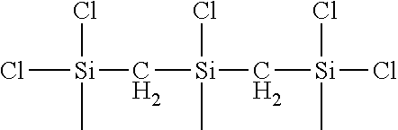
Cl[Si](C[Si](C[Si](Cl)(Cl)C)(Cl)C)(Cl)C
